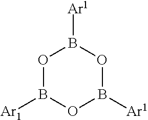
O1B([Ar1])OB([Ar1])OB1[Ar1]
